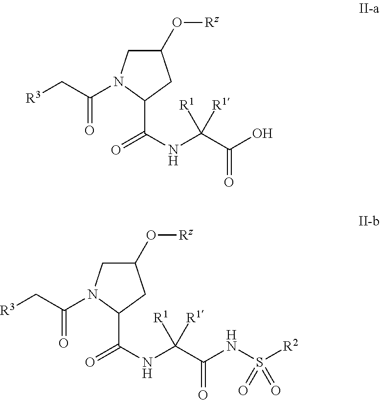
C1(O[Rz])CN(C(C[R3])=O)C(C(NC(C(O)=O)([R1])[R1])=O)C1.C1(O[Rz])CN(C(C[R3])=O)C(C(NC(C(NS([R2])(=O)=O)=O)([R1])[R1])=O)C1
